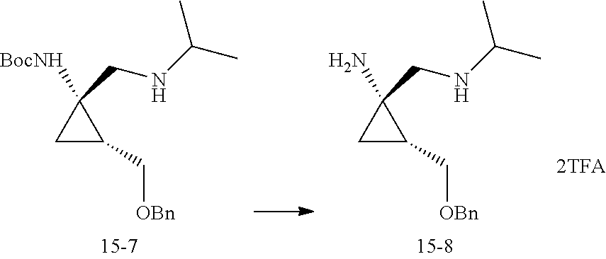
C1C(C[OBn])C1([BocNH])CNC(C)C.C1C(C[OBn])C1(N)CNC(C)C
